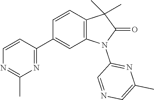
C1(C2=NC(C)=NC=C2)=CC2=C(C=C1)C(C)(C)C(=O)N2C1=NC(C)=CN=C1
